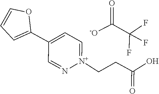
C1(C2=CC=[N+](CCC(=O)O)N=C2)=CC=CO1.C(C(F)(F)F)([-O])=O
